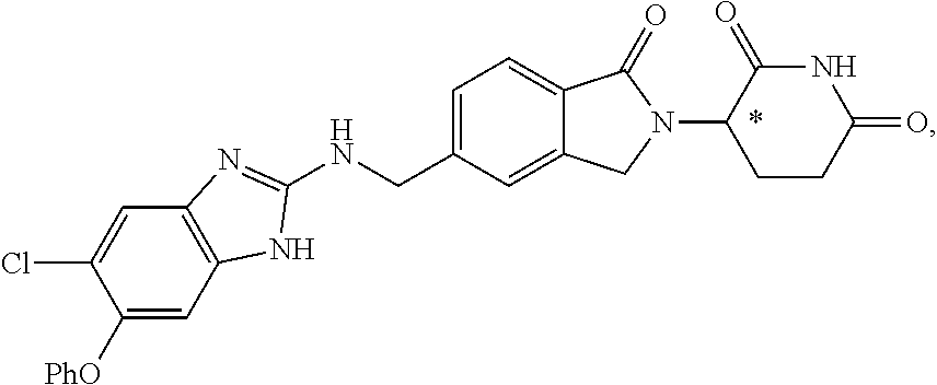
C1([PhO])=CC2=C(C=C1Cl)N=C(NCC1=CC=C3C(=C1)CN(C1CCC(=O)NC1=O)C3=O)N2
